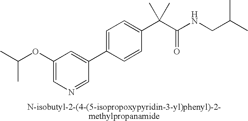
C1(OC(C)C)=CN=CC(C2=CC=C(C(C(NCC(C)C)=O)(C)C)C=C2)=C1
